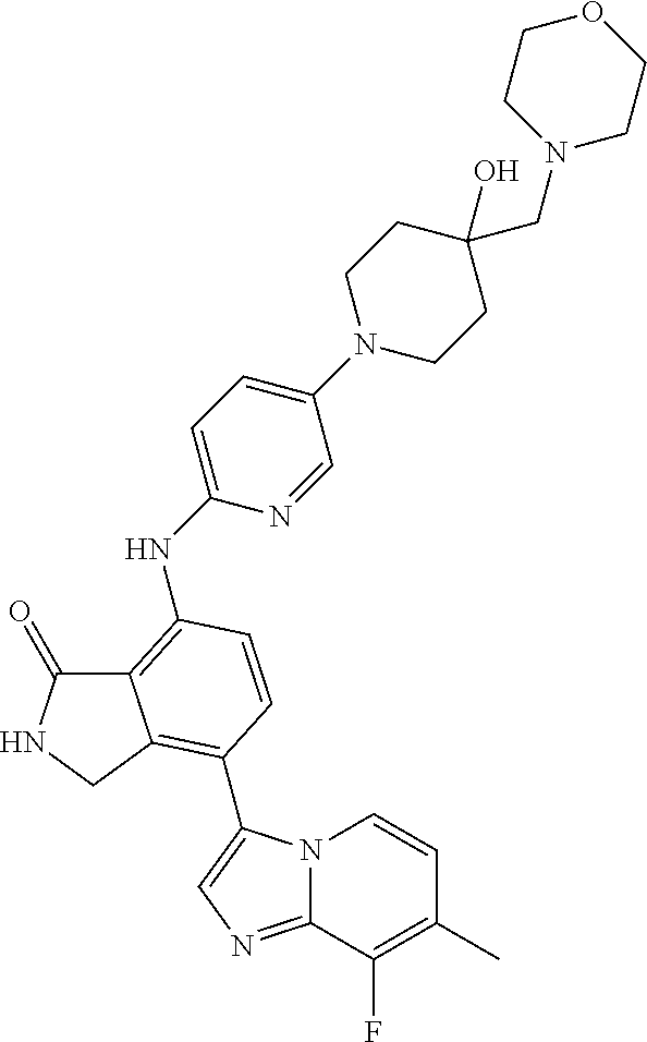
C12=C(NC3=CC=C(N4CCC(O)(CN5CCOCC5)CC4)C=N3)C=CC(C3=CN=C4N3C=CC(C)=C4F)=C1CNC2=O
